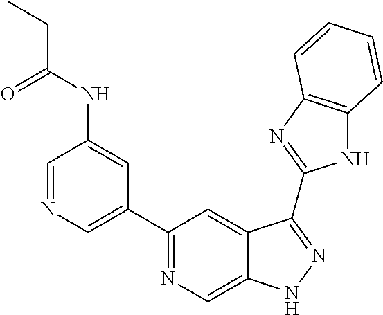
C1=NC=C(C2=NC=C3C(=C2)C(C2=NC4=C(N2)C=CC=C4)=NN3)C=C1NC(CC)=O
